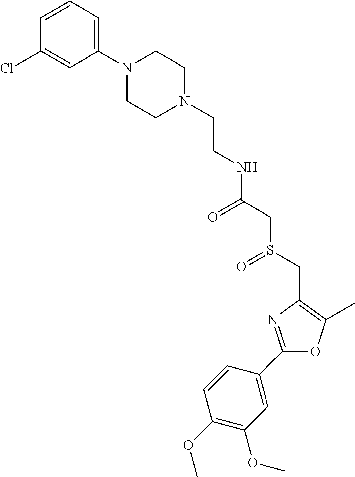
C(CN1CCN(C2=CC=CC(Cl)=C2)CC1)NC(CS(CC1=C(C)OC(C2=CC(OC)=C(OC)C=C2)=N1)=O)=O
